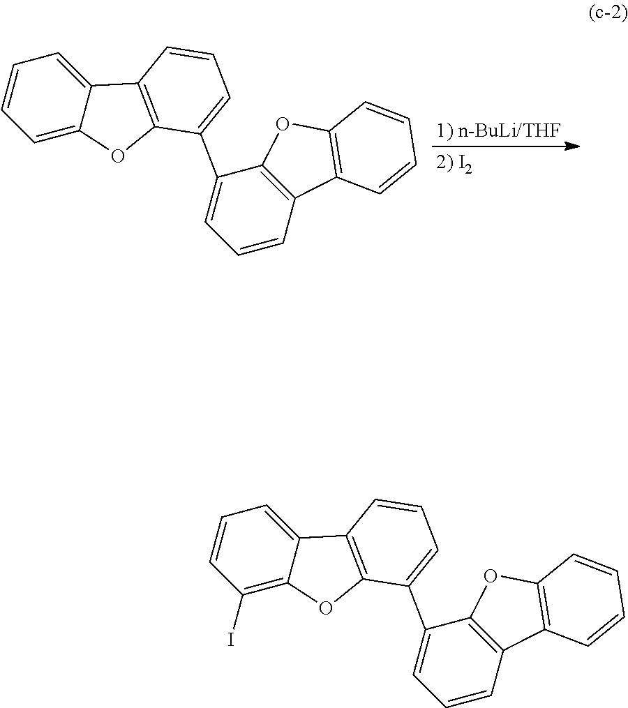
C1=C2C(=CC=C1)C1=C(O2)C(C2=CC=CC3=C2OC2=C3C=CC=C2)=CC=C1.C1(I)=C2C(=CC=C1)C1=C(O2)C(C2=CC=CC3=C2OC2=C3C=CC=C2)=CC=C1
